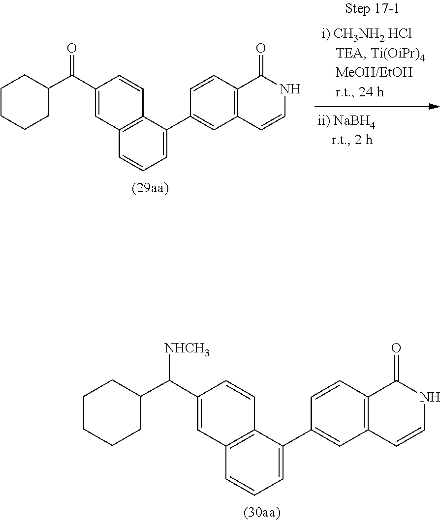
N1C=CC2=C(C=CC(C3=CC=CC4=C3C=CC(C(C3CCCCC3)[NHCH3])=C4)=C2)C1=O.N1C=CC2=C(C=CC(C3=CC=CC4=C3C=CC(C(C3CCCCC3)=O)=C4)=C2)C1=O
